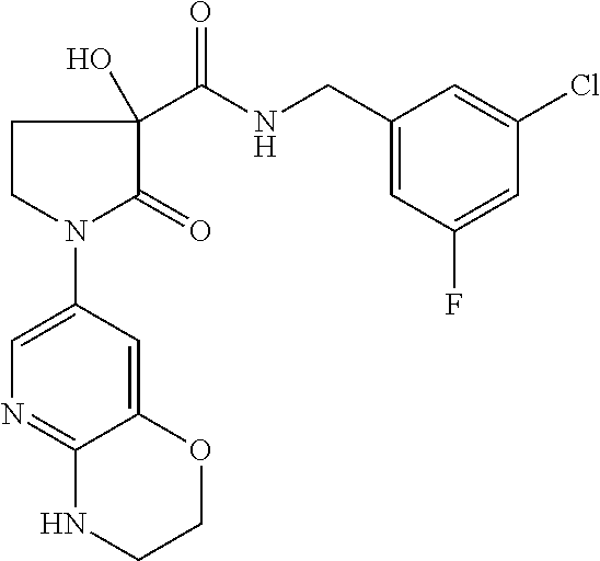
C1CN(C2=CN=C3C(=C2)OCCN3)C(=O)C1(C(NCC1=CC(F)=CC(Cl)=C1)=O)O
